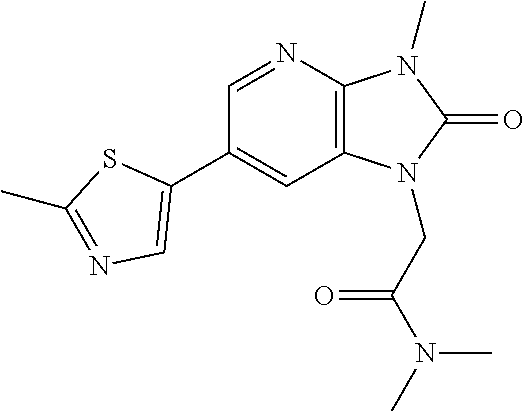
C1(C2=CN=C(C)S2)=CC2=C(N=C1)N(C)C(=O)N2CC(N(C)C)=O
